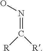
ON=C([R])[R]
